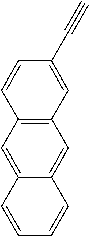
C1(C#C)=CC2=C(C=C1)C=C1C(=C2)C=CC=C1
